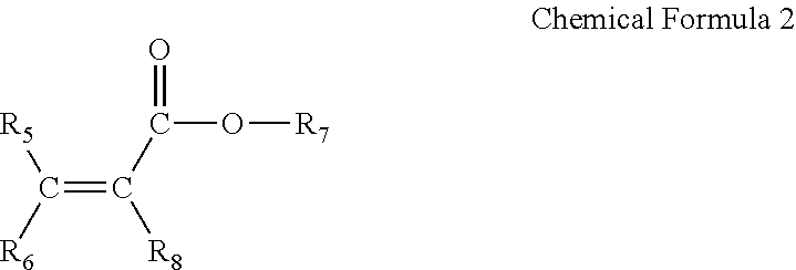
C(=C(C(=O)O[R7])[R8])([R6])[R5]
